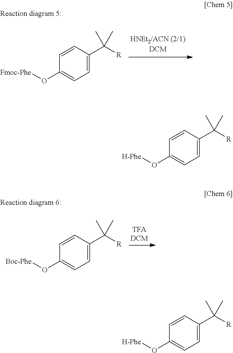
C1=C(C([R])(C)C)C=CC(O[Fmoc-Phe])=C1.C1=C(C([R])(C)C)C=CC(O[Boc-Phe])=C1.C1=C(C([R])(C)C)C=CC(O[H-Phe])=C1.C1=C(C([R])(C)C)C=CC(O[H-Phe])=C1
